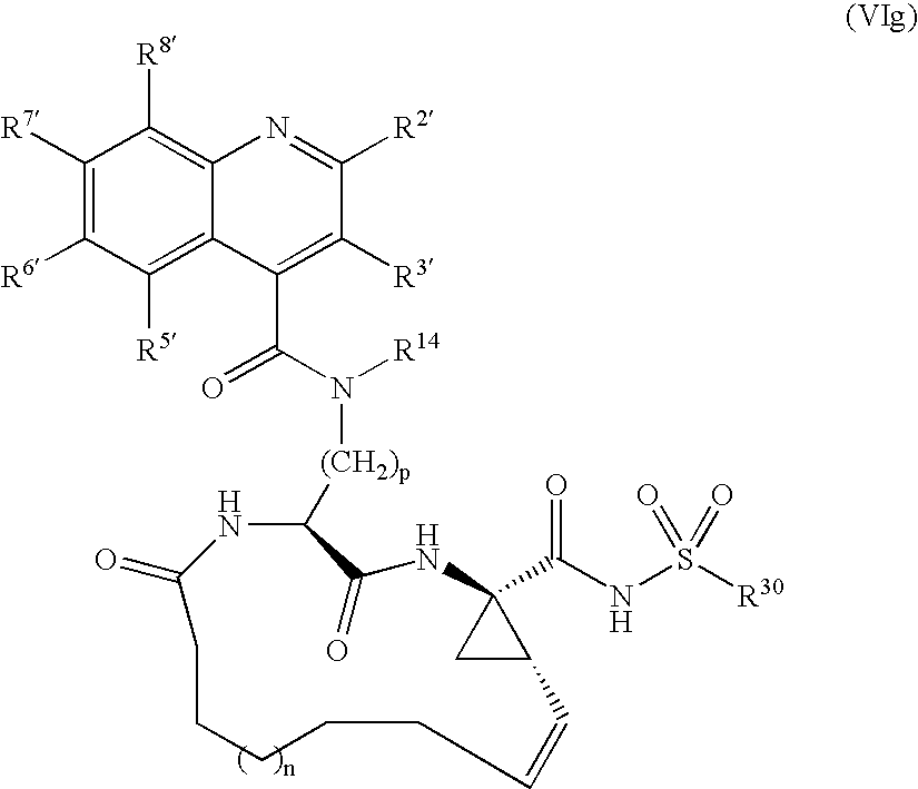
C1([R7])=C([R6])C([R5])=C2C(=C1[R8])N=C([R2])C([R3])=C2C(N([(CH2)p]C1C(=O)NC2(C(NS([R30])(=O)=O)=O)CC2C=CCCCCCC(=O)N1)[R14])=O
